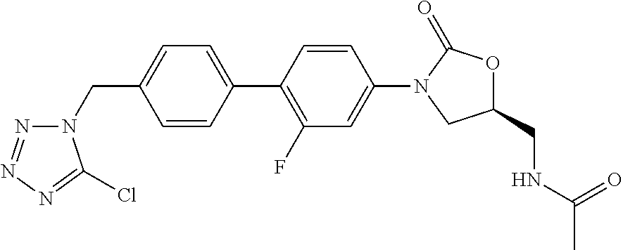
C(C1=CC=C(C2=C(F)C=C(N3C(=O)OC(CNC(=O)C)C3)C=C2)C=C1)N1N=NN=C1Cl
